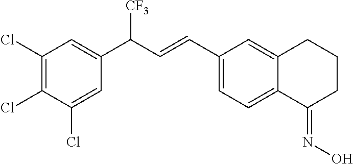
C1(Cl)=C(Cl)C(Cl)=CC(C(C=CC2=CC=C3C(=C2)CCCC3=NO)[CF3])=C1
